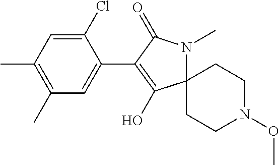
C1(Cl)=CC(C)=C(C)C=C1C1=C(O)C2(N(C)C1=O)CCN(OC)CC2
